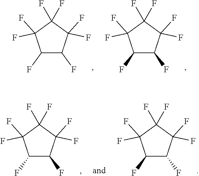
C1(F)C(F)C(F)(F)C(F)(F)C1(F)F.C1(F)C(F)C(F)(F)C(F)(F)C1(F)F.C1(F)C(F)C(F)(F)C(F)(F)C1(F)F.C1(F)C(F)C(F)(F)C(F)(F)C1(F)F
